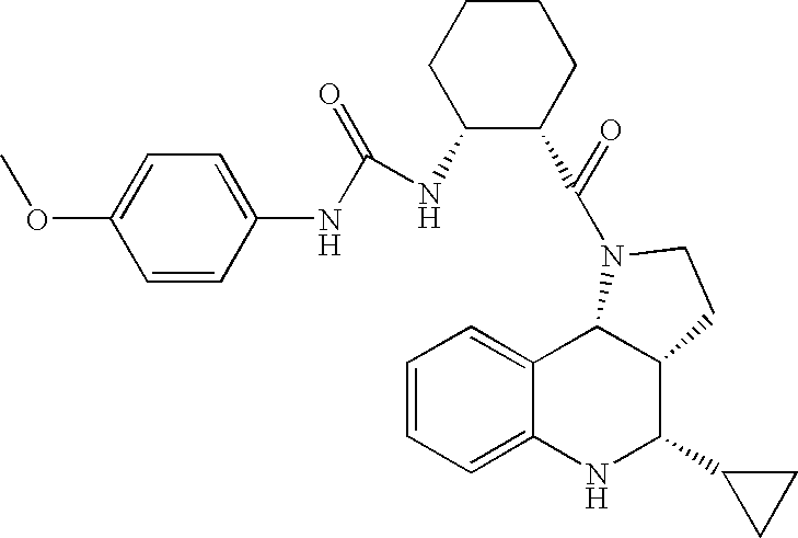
C12=CC=CC=C1NC(C1CC1)C1C2N(C(=O)C2CCCCC2NC(NC2=CC=C(OC)C=C2)=O)CC1
